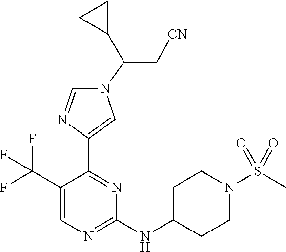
N1(C(C[CN])C2CC2)C=NC(C2=NC(NC3CCN(S(C)(=O)=O)CC3)=NC=C2C(F)(F)F)=C1
